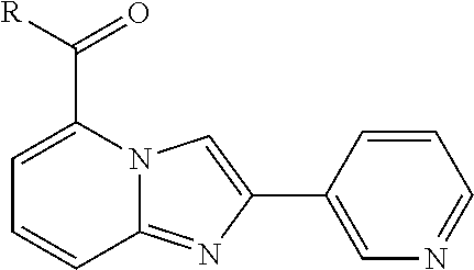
C1(C(=O)[R])=CC=CC2=NC(C3=CN=CC=C3)=CN12
